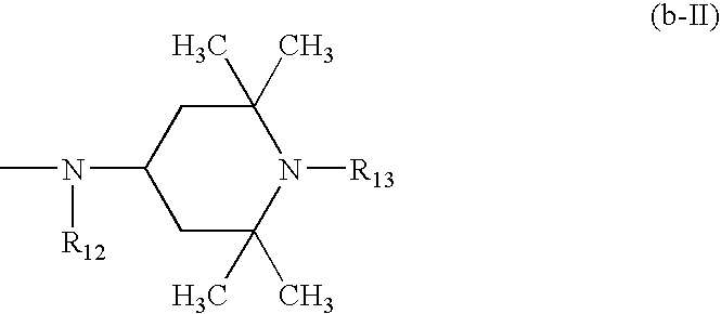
CN([R12])C1CC(C)(C)N([R13])C(C)(C)C1
